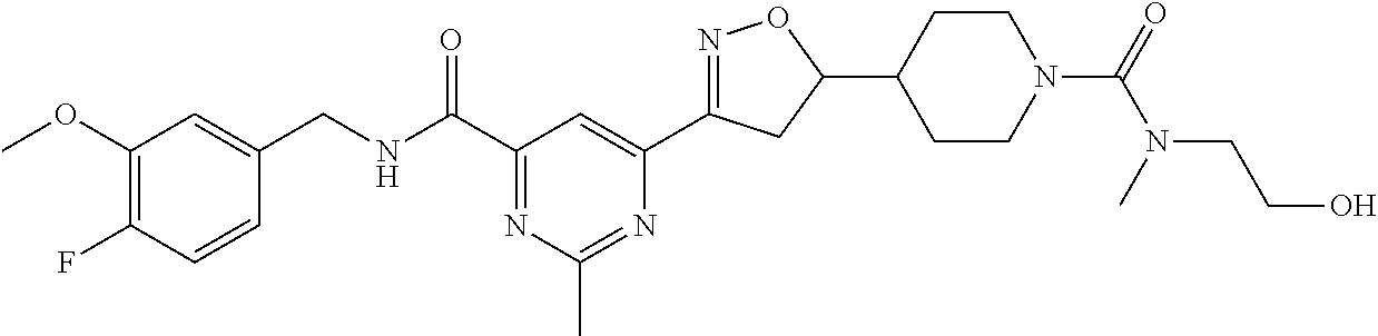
C1(OC)=C(F)C=CC(CNC(C2=NC(C)=NC(C3=NOC(C4CCN(C(N(C)CCO)=O)CC4)C3)=C2)=O)=C1
